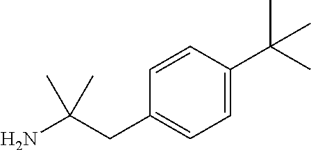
C(C(N)(C)C)C1=CC=C(C(C)(C)C)C=C1
